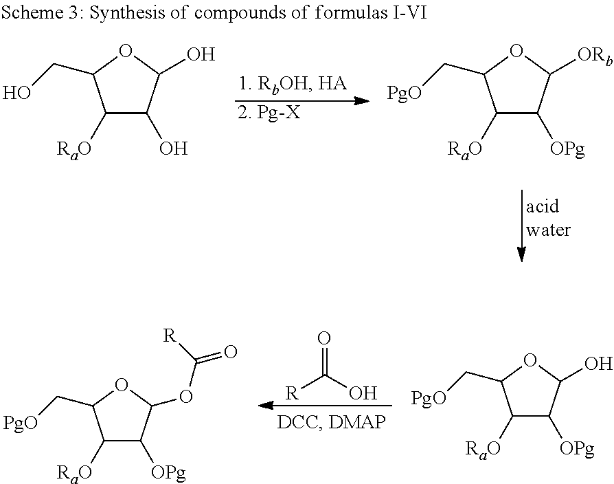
C1([RaO])C(O)C(O)OC1CO.C1([RaO])C([OPg])C([ORb])OC1C[PgO].O=C(O)[R].C1([RaO])C([OPg])C(O)OC1C[PgO].C1([RaO])C([OPg])C(OC([R])=O)OC1C[PgO]
